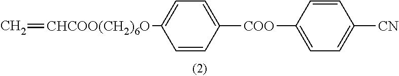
C=[CHCOO(CH2)6O]C1=CC=C([COO]C2=CC=C([CN])C=C2)C=C1
